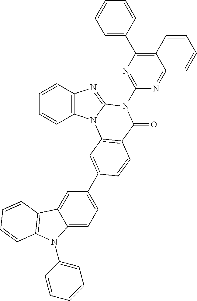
C1=CC2=C(C=C1)N1C(=N2)N(C2=NC(C3=CC=CC=C3)=C3C(=N2)C=CC=C3)C(=O)C2=C1C=C(C1=CC=C3C(=C1)C1=C(N3C3=CC=CC=C3)C=CC=C1)C=C2
